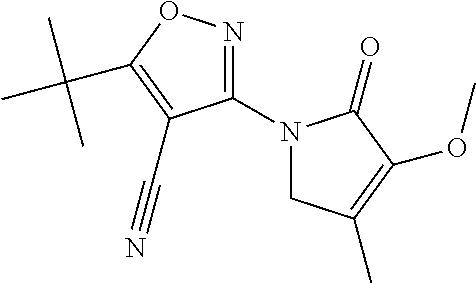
C1(N2CC(C)=C(OC)C2=O)=NOC(C(C)(C)C)=C1C#N
